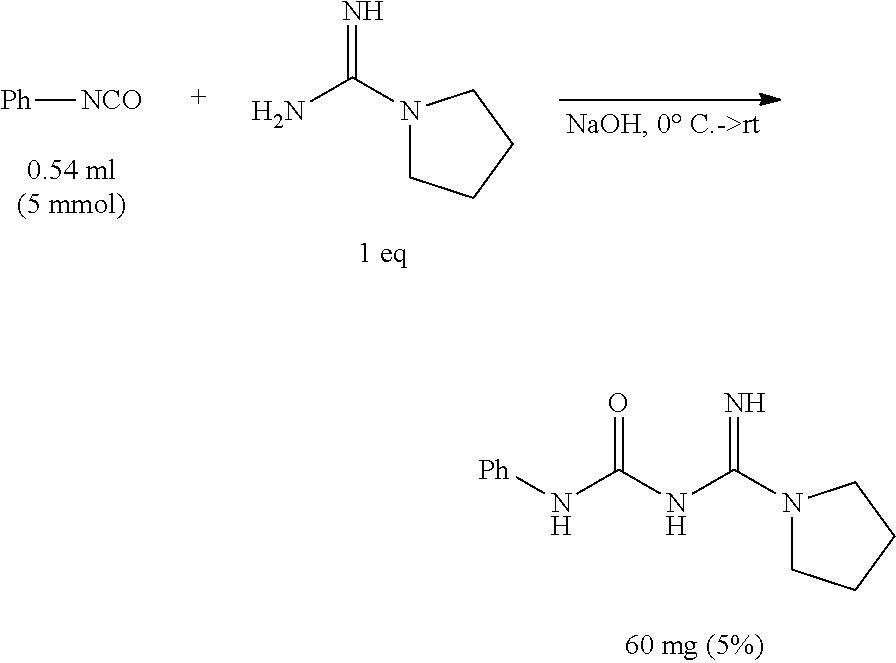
N=C(N1CCCC1)NC(N[Ph])=O.[Ph][NCO].N=C(N1CCCC1)N
